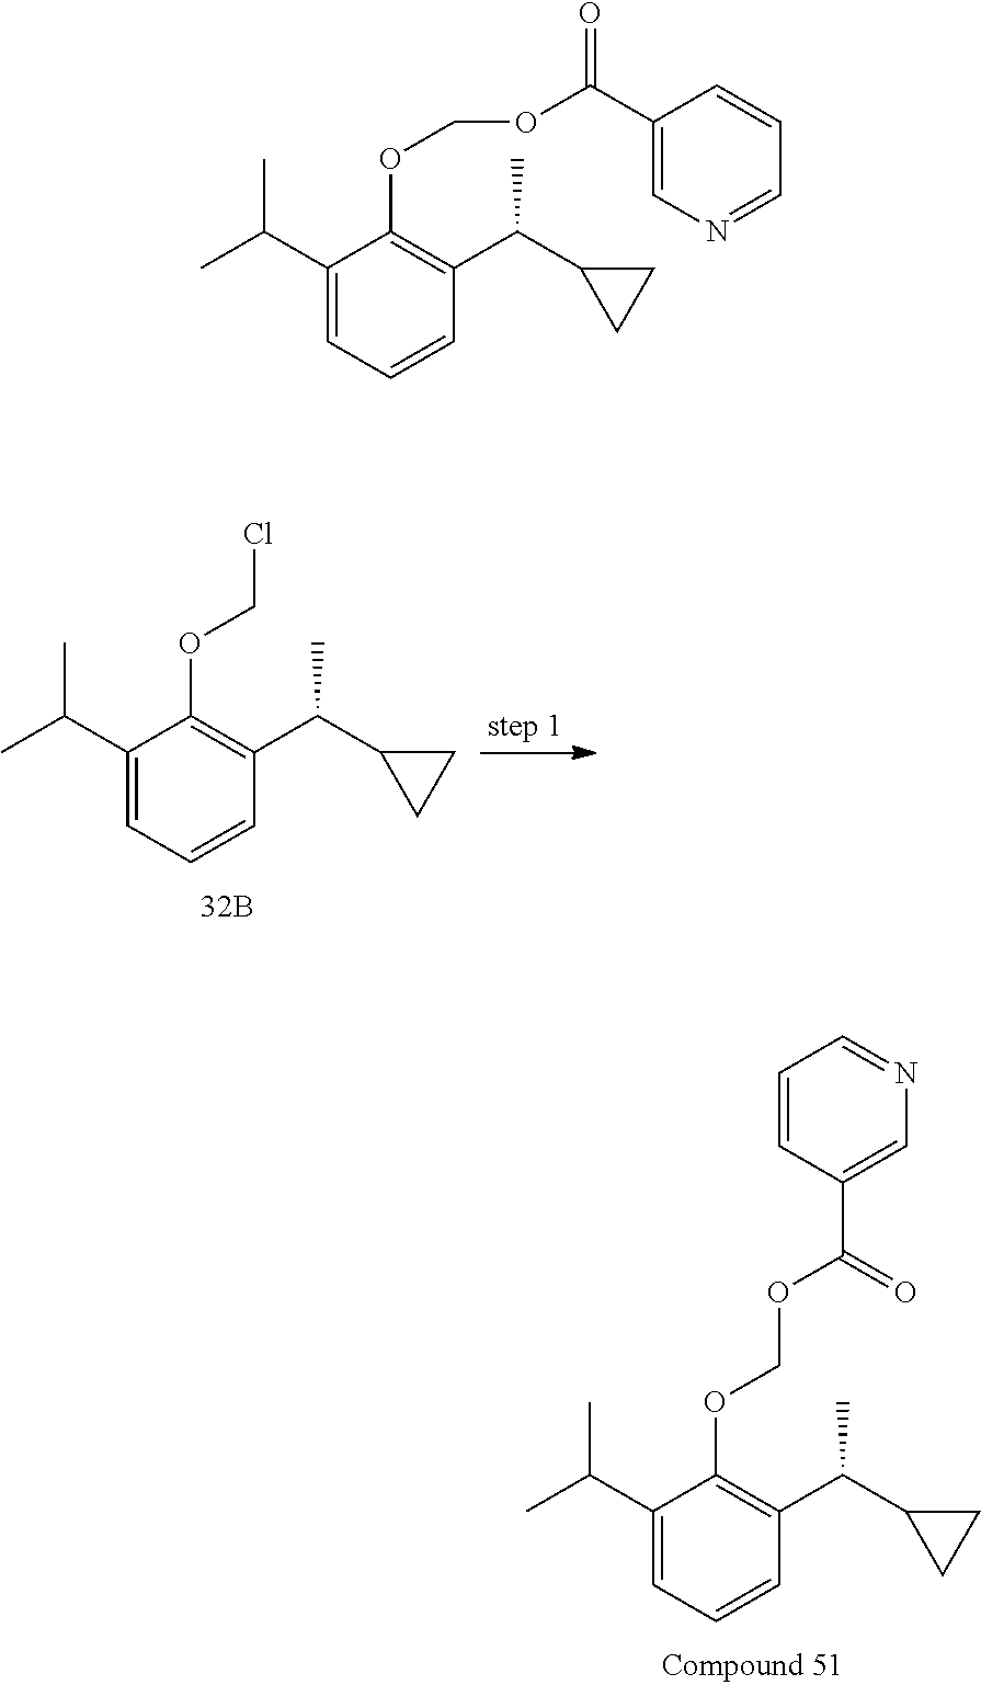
C1(C(C)C)=CC=CC(C(C)C2CC2)=C1OCOC(C1=CN=CC=C1)=O.C1(C(C)C)=CC=CC(C(C)C2CC2)=C1OCCl.C1(C(C)C)=CC=CC(C(C)C2CC2)=C1OCOC(C1=CN=CC=C1)=O
